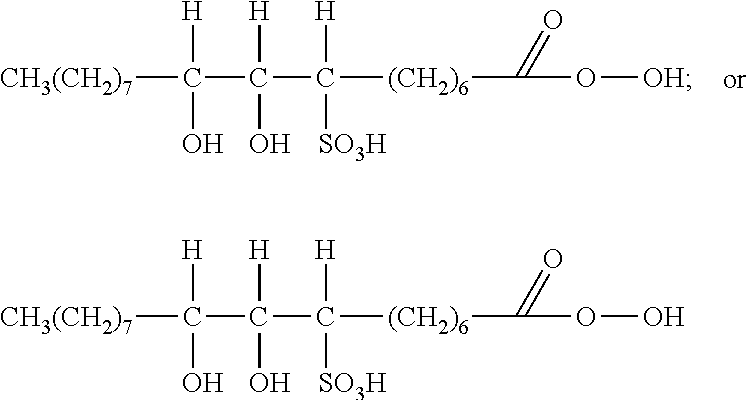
[CH3(CH2)7]C([H])(C([H])(O)C([H])([SO3H])[(CH2)6]C(=O)O[OH])O.[CH3(CH2)7]C([H])(C([H])(O)C([H])([SO3H])[(CH2)6]C(=O)OO)O
